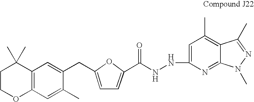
C1COC2=C(C1(C)C)C=C(CC1=CC=C(C(NNC3=CC(C)=C4C(=N3)N(C)N=C4C)=O)O1)C(C)=C2
